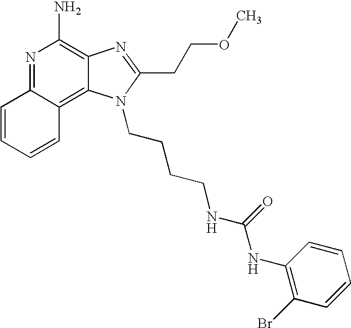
N1=C2C(=C3C(=C1N)N=C(CCOC)N3CCCCNC(NC1=C(Br)C=CC=C1)=O)C=CC=C2
